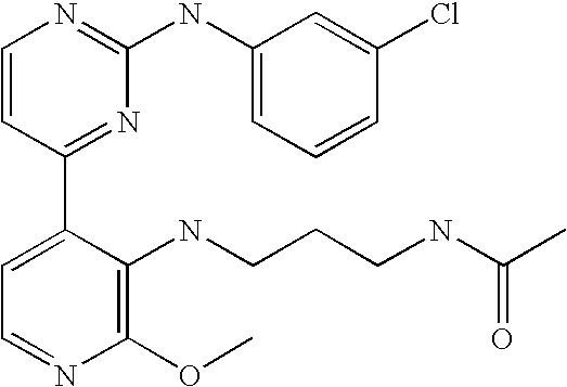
C1=CC(C2=CC=NC(OC)=C2NCCCNC(C)=O)=NC(NC2=CC=CC(Cl)=C2)=N1
